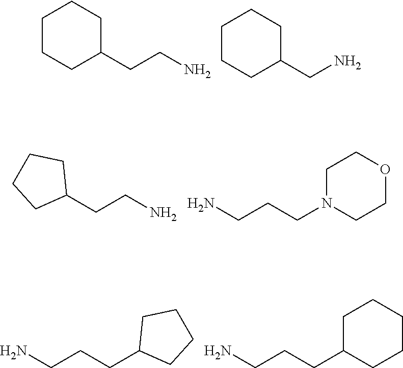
C1CCC(CCN)CC1.C1CCC(CN)CC1.C1(CCN)CCCC1.NCCCN1CCOCC1.NCCCC1CCCC1.NCCCC1CCCCC1
